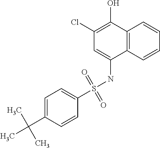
C12=C(C=CC=C1)C(NS(C1=CC=C(C(C)(C)C)C=C1)(=O)=O)=CC(Cl)=C2O
